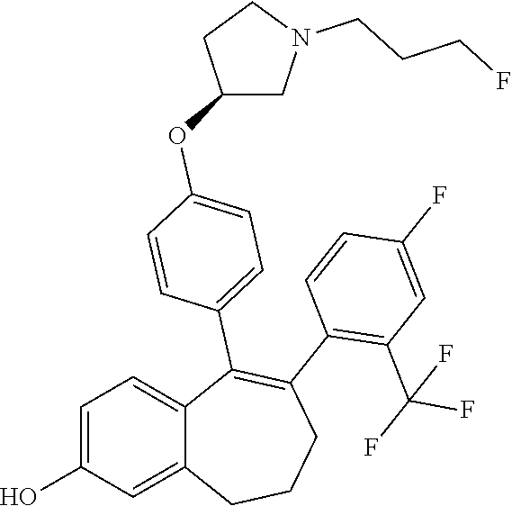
C1=C(O)C=C2C(=C1)C(C1=CC=C(OC3CN(CCCF)CC3)C=C1)=C(C1=C(C(F)(F)F)C=C(F)C=C1)CCC2
